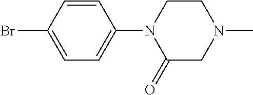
C1=CC(Br)=CC=C1N1C(=O)CN(C)CC1
